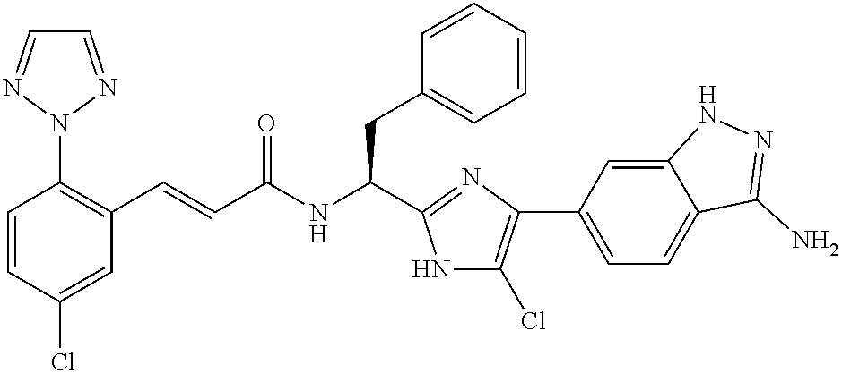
C1=CC(Cl)=CC(C=CC(NC(CC2=CC=CC=C2)C2=NC(C3=CC=C4C(=C3)NN=C4N)=C(Cl)N2)=O)=C1N1N=CC=N1
